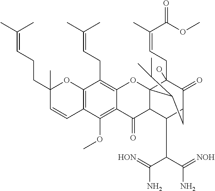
C12=C(C(OC)=C3C(=C1CC=C(C)C)OC14C(CC=C(C)C(OC)=O)(O)C(=O)C(C(C(C(N)=[HON])C(N)=[NOH])C1C3=O)CC4C(C)C)C=CC(CCC=C(C)C)(C)O2
